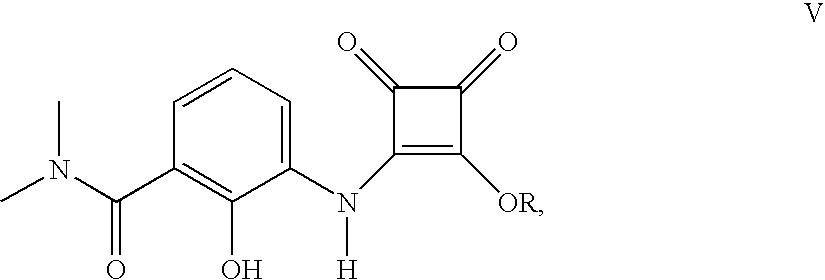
C1(C(N(C)C)=O)=C(O)C(N(C2=C([OR])C(=O)C2=O)[H])=CC=C1
